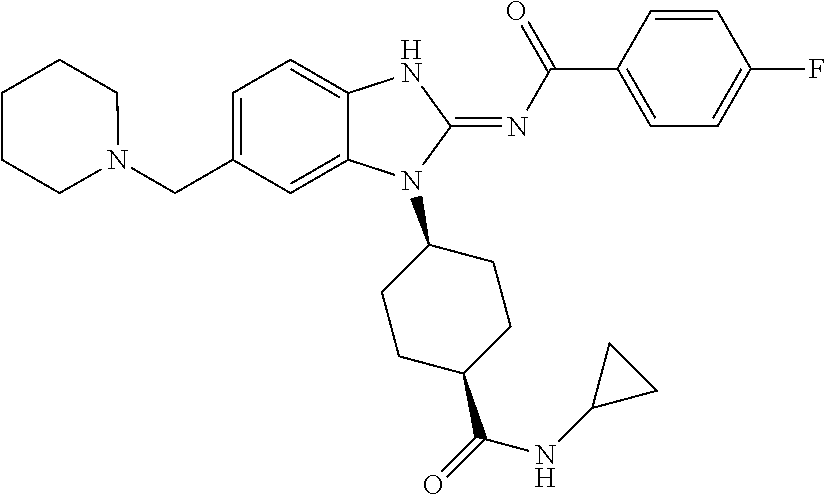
C1=C(CN2CCCCC2)C=C2C(=C1)NC(=NC(C1=CC=C(F)C=C1)=O)N2C1CCC(C(=O)NC2CC2)CC1
